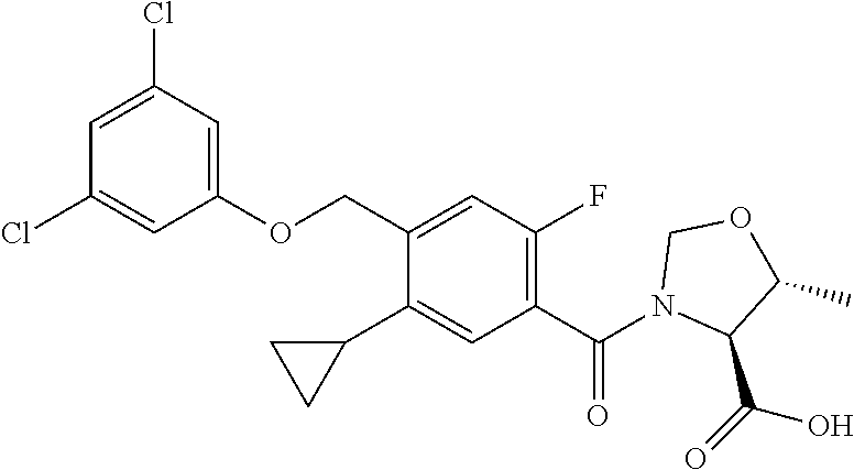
C1(OCC2=CC(F)=C(C(N3C(C(=O)O)C(C)OC3)=O)C=C2C2CC2)=CC(Cl)=CC(Cl)=C1
